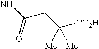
NC(CC([CO2H])([Me])[Me])=O
